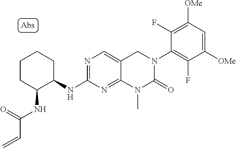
C1(NC2C(NC(=O)C=C)CCCC2)=NC=C2C(=N1)N(C)C(=O)N(C1=C(F)C([OMe])=CC([OMe])=C1F)C2
